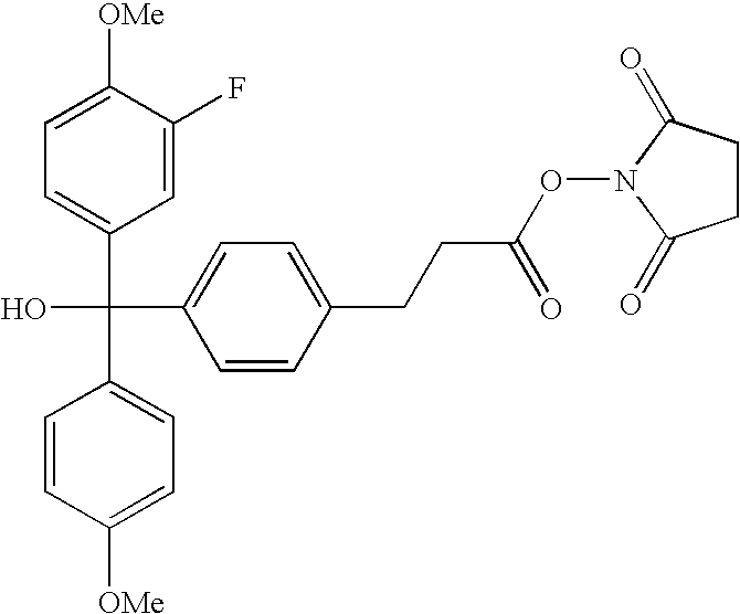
C1=C(F)C([OMe])=CC=C1C(C1=CC=C([OMe])C=C1)(C1=CC=C(CCC(ON2C(=O)CCC2=O)=O)C=C1)O
